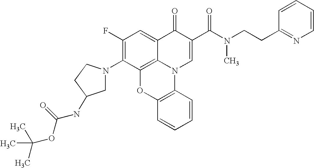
C1(F)=C(N2CC(NC(OC(C)(C)C)=O)CC2)C2=C3C(=C1)C(=O)C(C(N(CCC1=NC=CC=C1)C)=O)=CN3C1=C(O2)C=CC=C1
